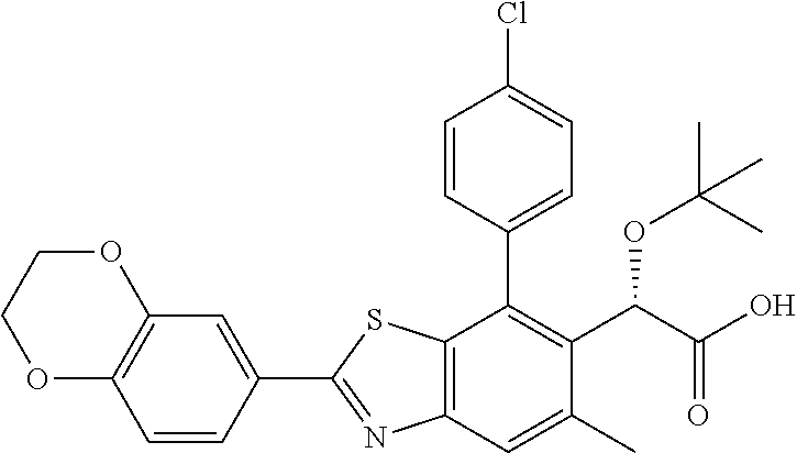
C1(C2=NC3=C(S2)C(C2=CC=C(Cl)C=C2)=C(C(OC(C)(C)C)C(=O)O)C(C)=C3)=CC2=C(C=C1)OCCO2
